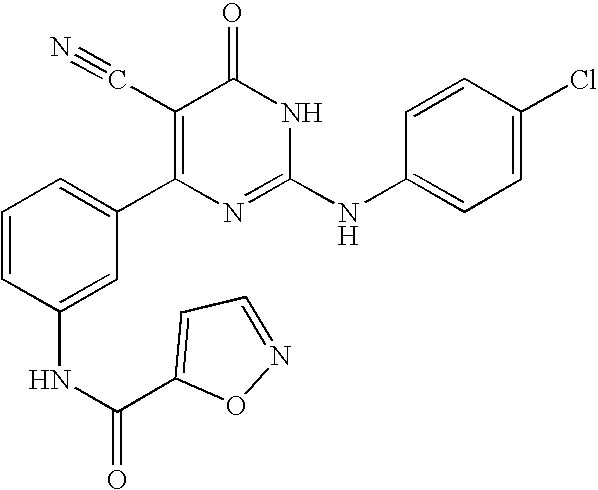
C1(NC(=O)C2=CC=NO2)=CC(C2=C(C#N)C(=O)NC(NC3=CC=C(Cl)C=C3)=N2)=CC=C1
